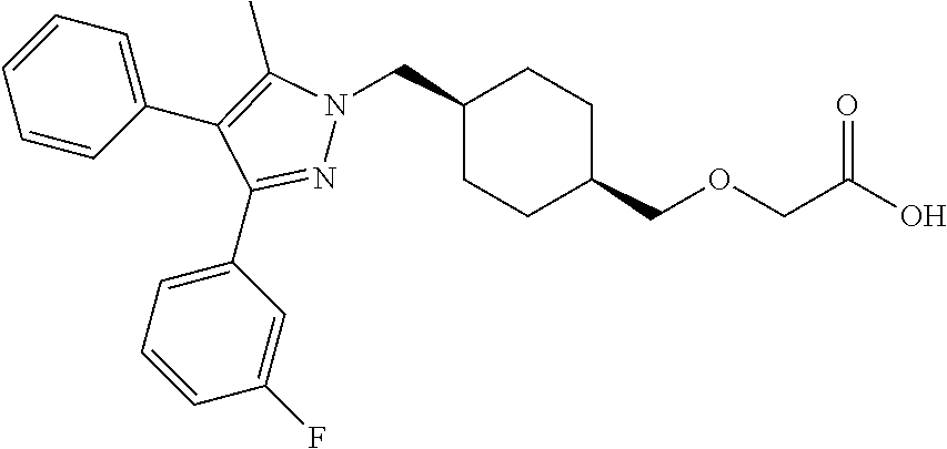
C1(CN2N=C(C3=CC=CC(F)=C3)C(C3=CC=CC=C3)=C2C)CCC(COCC(O)=O)CC1
